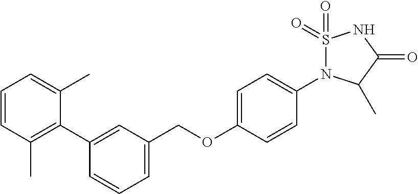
C1=CC(C)=C(C2=CC(COC3=CC=C(N4S(=O)(=O)NC(=O)C4C)C=C3)=CC=C2)C(C)=C1
